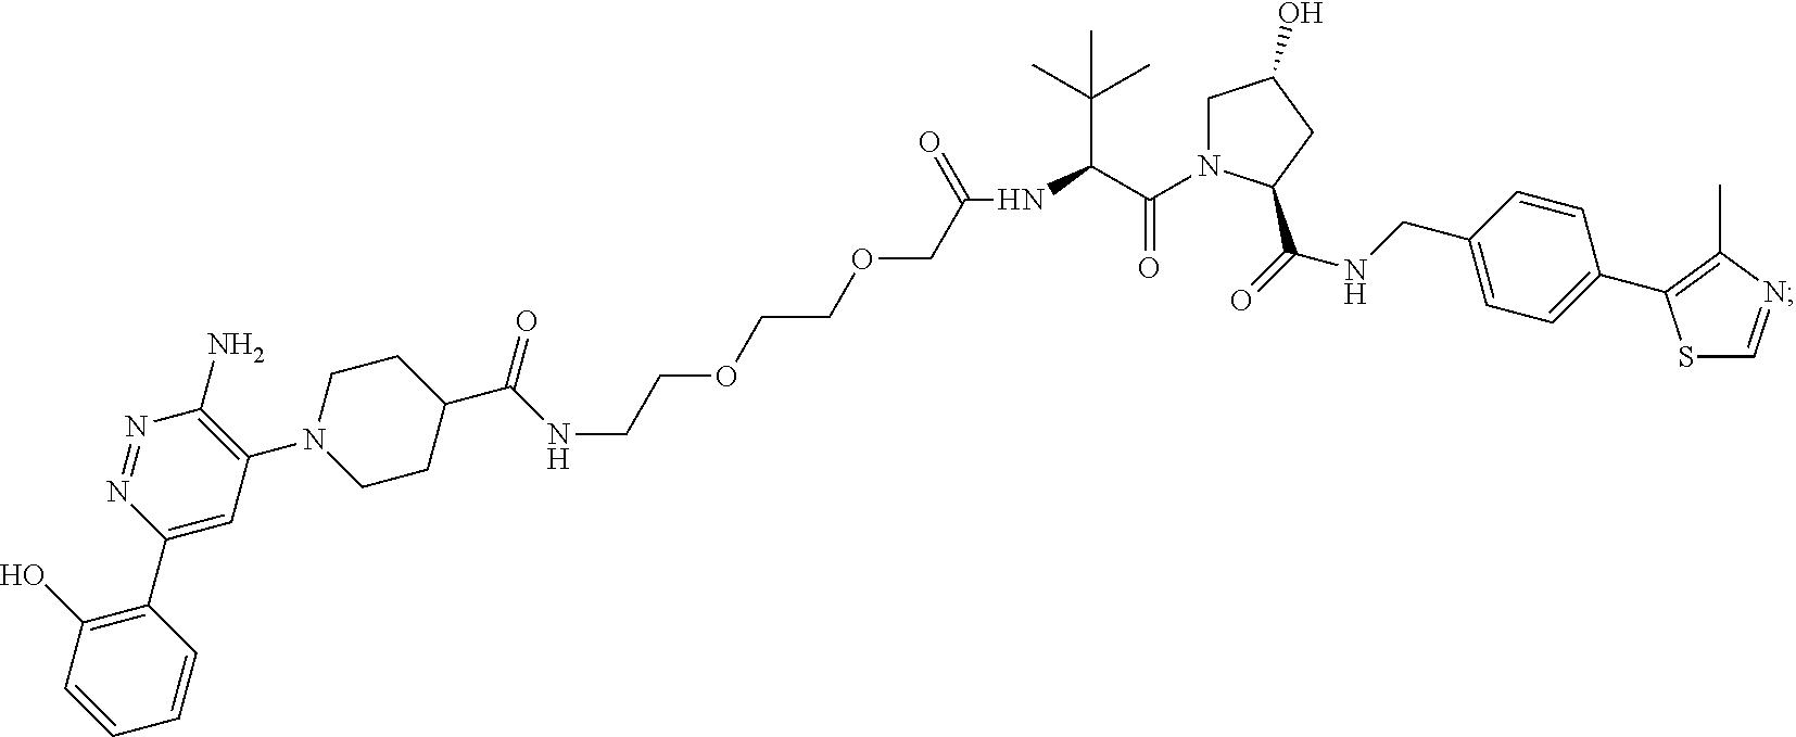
C1(C(NCCOCCOCC(NC(C(N2CC(O)CC2C(=O)NCC2=CC=C(C3=C(C)N=CS3)C=C2)=O)C(C)(C)C)=O)=O)CCN(C2=C(N)N=NC(C3=C(O)C=CC=C3)=C2)CC1
